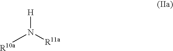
N([R11a])([H])[R10a]
